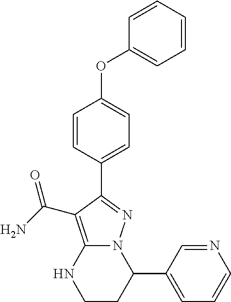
C1=CC(C2=NN3C(=C2C(=O)N)NCCC3C2=CC=CN=C2)=CC=C1OC1=CC=CC=C1
